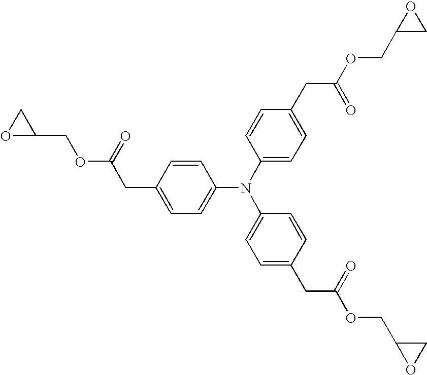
O1C(COC(CC2=CC=C(N(C3=CC=C(CC(OCC4CO4)=O)C=C3)C3=CC=C(CC(OCC4OC4)=O)C=C3)C=C2)=O)C1
